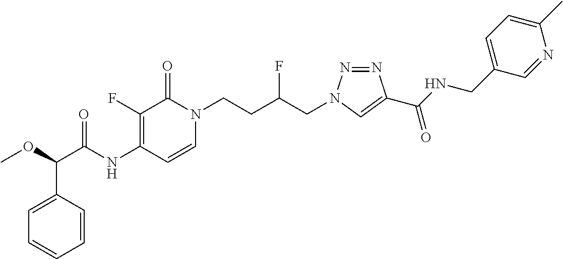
N(C1=C(F)C(=O)N(CCC(CN2N=NC(C(NCC3=CC=C(C)N=C3)=O)=C2)F)C=C1)C(=O)C(OC)C1=CC=CC=C1
